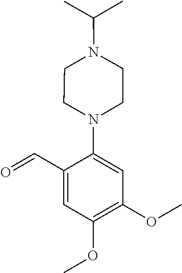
C1(C=O)=CC(OC)=C(OC)C=C1N1CCN(C(C)C)CC1
